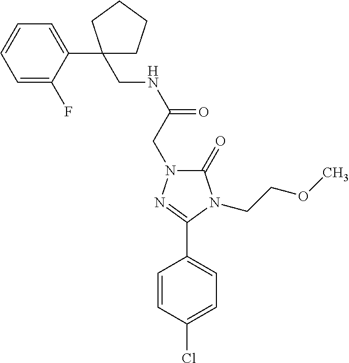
C1(CNC(=O)CN2C(=O)N(CCOC)C(C3=CC=C(Cl)C=C3)=N2)(C2=CC=CC=C2F)CCCC1
